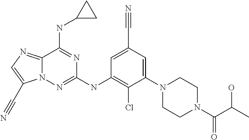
C12=NC=C(C#N)N1N=C(NC1=C(Cl)C(N3CCN(C(C(C)O)=O)CC3)=CC(C#N)=C1)N=C2NC1CC1
